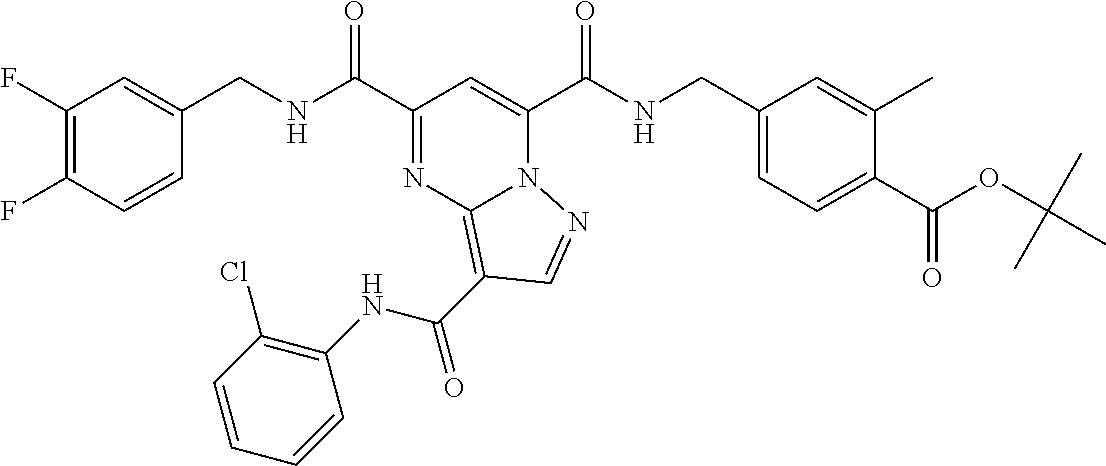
C1(F)=C(F)C=CC(CNC(C2=NC3=C(C(NC4=C(Cl)C=CC=C4)=O)C=NN3C(C(NCC3=CC=C(C(=O)OC(C)(C)C)C(C)=C3)=O)=C2)=O)=C1
